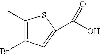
C1(C)=C(Br)C=C(C(O)=O)S1
